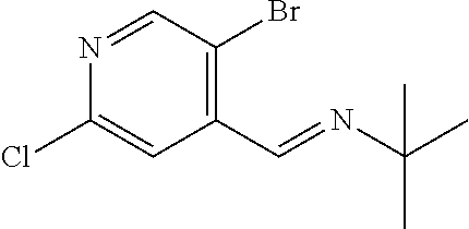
C1=NC(Cl)=CC(C=NC(C)(C)C)=C1Br
